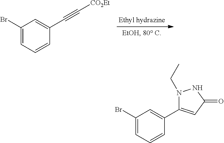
C1(Br)=CC=CC(C#C[CO2Et])=C1.C1(Br)=CC=CC(C2=CC(=O)NN2CC)=C1
